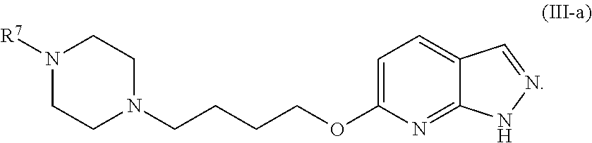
C1=C(OCCCCN2CCN([R7])CC2)N=C2C(=C1)C=NN2
